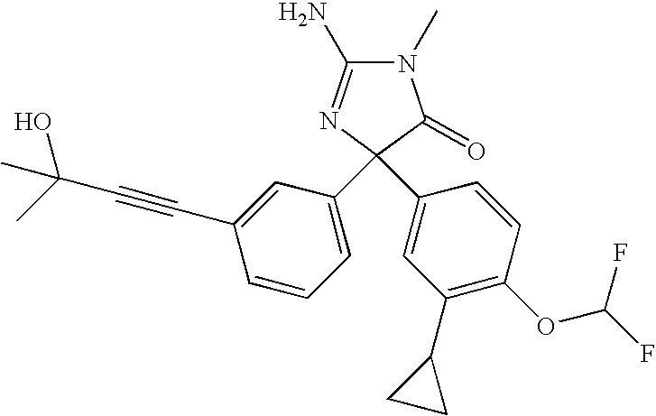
N1(C)C(N)=NC(C2=CC=CC(C#CC(O)(C)C)=C2)(C2=CC(C3CC3)=C(OC(F)F)C=C2)C1=O
